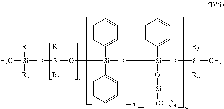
C[Si](O[Si]([R3])([R4])O[Si](O[Si](O[Si](C)([R5])[R6])(C1=CC=CC=C1)O[Si][(CH3)3])(C1=CC=CC=C1)C1=CC=CC=C1)([R1])[R2]
